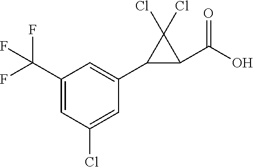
C1(C2=CC(C(F)(F)F)=CC(Cl)=C2)C(C(O)=O)C1(Cl)Cl
